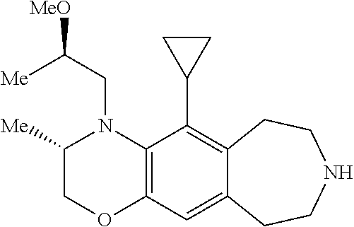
N1(CC([MeO])[Me])C2=C(OCC1[Me])C=C1C(=C2C2CC2)CCNCC1
